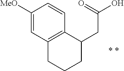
C1([MeO])=CC2=C(C=C1)C(CC(O)=O)CCC2
